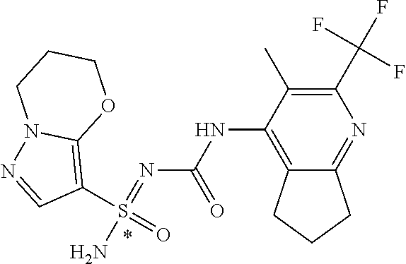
N(C1=C2C(=NC(C(F)(F)F)=C1C)CCC2)C(N=S(N)(C1=C2N(N=C1)CCCO2)=O)=O
